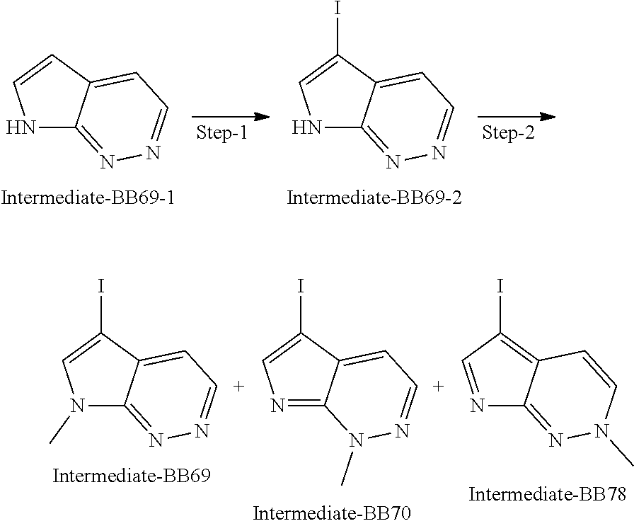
N1C2=NN=CC=C2C=C1.N1C2=NN=CC=C2C(I)=C1.N1(C)C2=NN=[C+]C=C2C(I)=C1.N1=CC(I)=C2C1=NN(C)C=C2.N1=C2C(=C[C+]=NN2C)C(I)=C1
